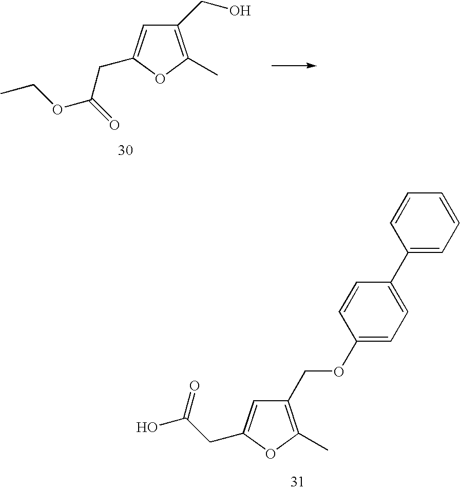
C1(CO)=C(C)OC(CC(=O)OCC)=C1.C1(COC2=CC=C(C3=CC=CC=C3)C=C2)=C(C)OC(CC(O)=O)=C1
